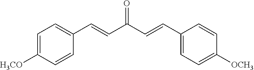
C1=C([H3CO])C=CC(C=CC(C=CC2=CC=C([OCH3])C=C2)=O)=C1
